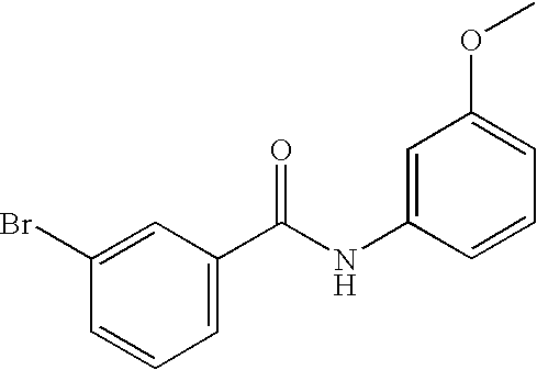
C1(Br)=CC(C(NC2=CC(OC)=CC=C2)=O)=CC=C1
